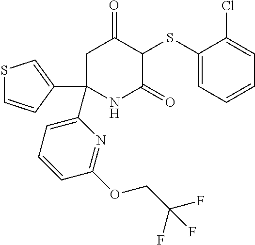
C1(SC2C(=O)CC(C3=CC=CC(OCC(F)(F)F)=N3)(C3=CSC=C3)NC2=O)=CC=CC=C1Cl
